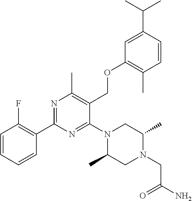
C1=CC=CC(C2=NC(C)=C(COC3=C(C)C=CC(C(C)C)=C3)C(N3C(C)CN(CC(N)=O)C(C)C3)=N2)=C1F
